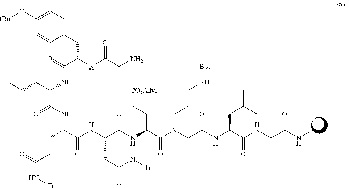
C1(CC(NC(CN)=O)C(=O)NC(C(C)CC)C(NC(C(=O)NC(CC(=O)N[Tr])C(NC(CC[CO2Allyl])C(N(CC(NC(CC(C)C)C(NCC(NC)=O)=O)=O)CCCN[Boc])=O)=O)CCC(=O)N[Tr])=O)=CC=C(O[tBu])C=C1
